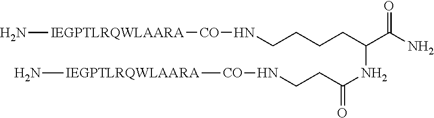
N(CCCCC(C(N)=O)NC(CCN[CO][IEGPTLRQWLAARA]N)=O)[CO][IEGPTLRQWLAARA]N
